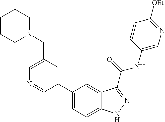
C1(CN2CCCCC2)=CN=CC(C2=CC=C3C(=C2)C(C(NC2=CN=C([OEt])C=C2)=O)=NN3)=C1
